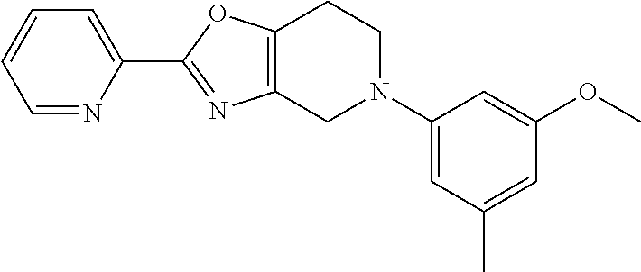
C1=NC(C2=NC3=C(O2)CCN(C2=CC(C)=CC(OC)=C2)C3)=CC=C1
